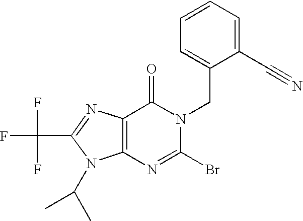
C12=C(N=C(C(F)(F)F)N1C(C)C)C(=O)N(CC1=CC=CC=C1C#N)C(Br)=N2
